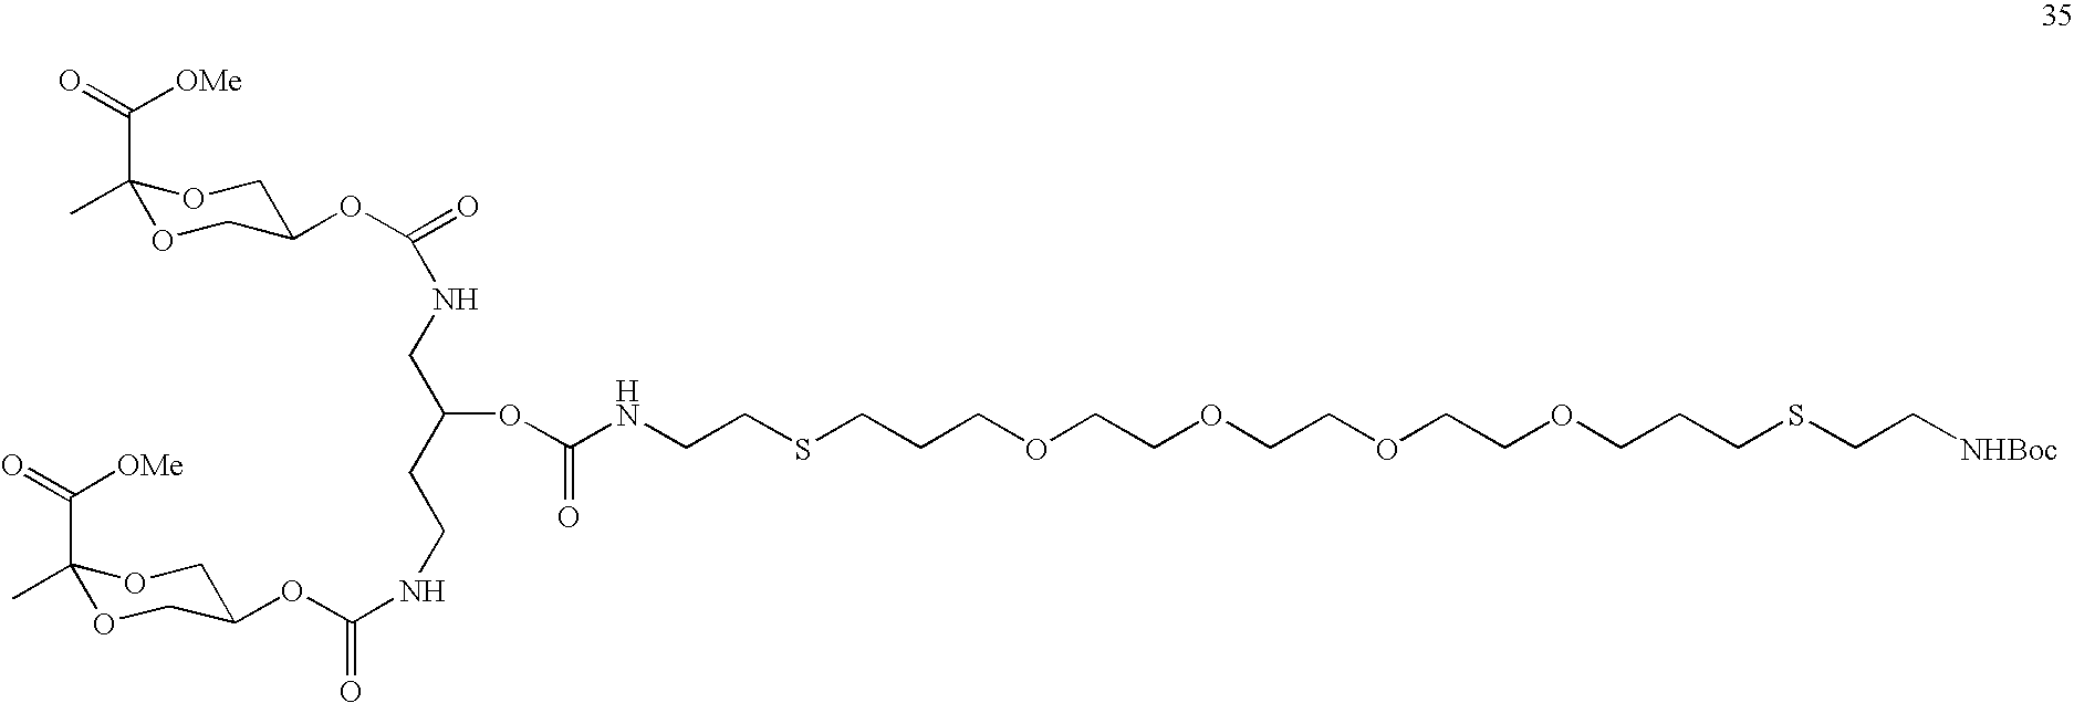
C1(C(=O)[OMe])(C)OCC(OC(NCC(CCNC(OC2COC(C(=O)[OMe])(C)OC2)=O)OC(NCCSCCCOCCOCCOCCOCCCSCC[NHBoc])=O)=O)CO1
